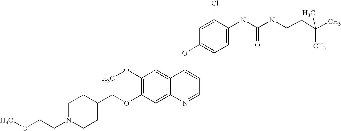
C1(Cl)=CC(OC2=CC=NC3=CC(OCC4CCN(CCOC)CC4)=C(OC)C=C23)=CC=C1NC(=O)NCCC(C)(C)C
